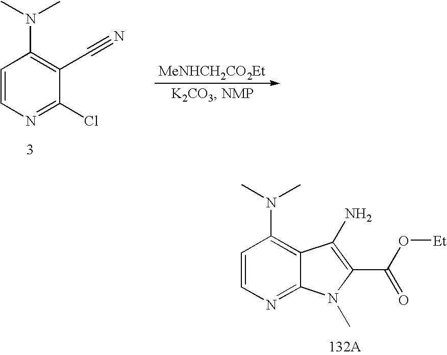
C1=CN=C(Cl)C(C#N)=C1N(C)C.[MeNHCH2CO2Et].C1=CN=C2C(=C1N(C)C)C(N)=C(C(O[Et])=O)N2C
